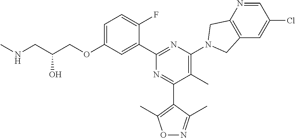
C1=C(OCC(CNC)O)C=C(C2=NC(N3CC4=C(C=C(Cl)C=N4)C3)=C(C)C(C3=C(C)ON=C3C)=N2)C(F)=C1
